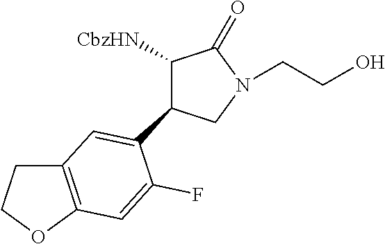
C1(C2=CC3=C(OCC3)C=C2F)C([CbzHN])C(=O)N(CCO)C1
